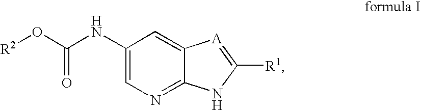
[R2]OC(=O)NC1=CN=C2C(=C1)[A]=C([R1])N2
